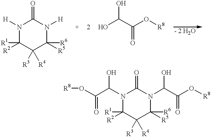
[R8]OC(C(N1C(=O)N(C(C(=O)O[R8])O)C([R6])([R5])C([R3])([R4])C1([R1])[R2])O)=O.[H]N1C(=O)N([H])C([R6])([R5])C([R3])([R4])C1([R1])[R2].C(C(O[R8])=O)(O)O
